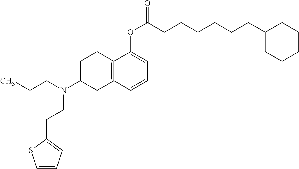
C1C2=C(CC(N(CCC)CCC3=CC=CS3)C1)C=CC=C2OC(CCCCCCC1CCCCC1)=O
